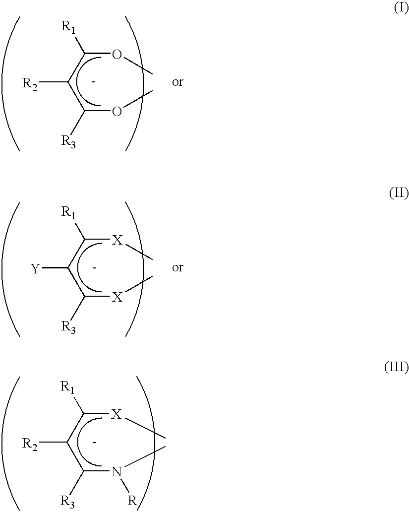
O(C(C([R2])C([R3])OC)[R1])C.[X](C(C([Y])C([R3])[X]C)[R1])C.[X](C(C([R2])C([R3])N(C)[R])[R1])C
